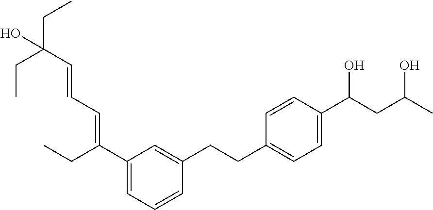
C1=CC(C(CC(C)O)O)=CC=C1CCC1=CC(C(CC)=CC=CC(CC)(CC)O)=CC=C1
